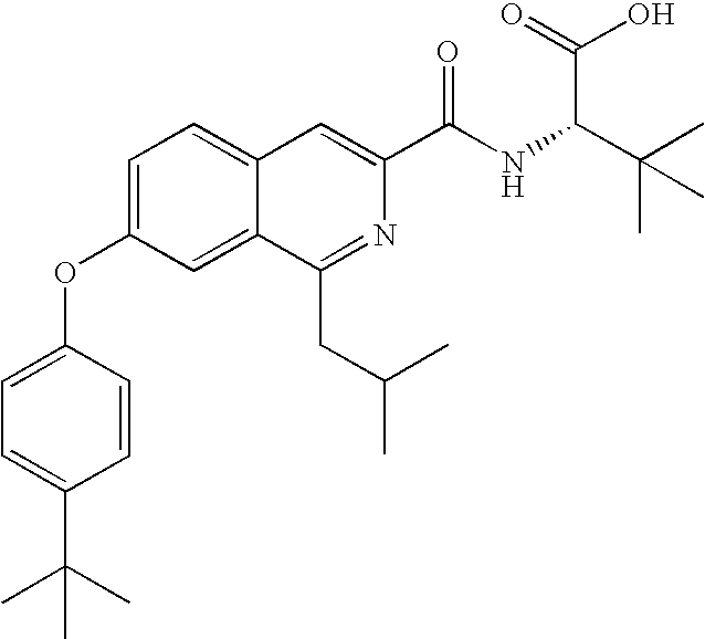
C1=C(OC2=CC=C(C(C)(C)C)C=C2)C=C2C(=C1)C=C(C(NC(C(C)(C)C)C(=O)O)=O)N=C2CC(C)C
